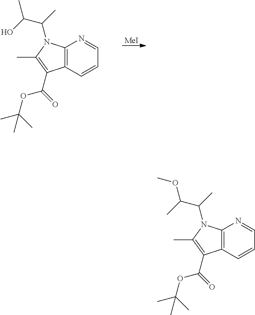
C12=C(C=CC=N1)C(C(=O)OC(C)(C)C)=C(C)N2C(C)C(O)C.[MeI].C12=C(C=CC=N1)C(C(=O)OC(C)(C)C)=C(C)N2C(C)C(C)OC
